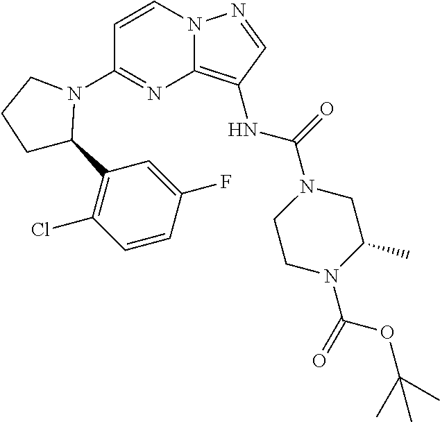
N12C(=C(NC(N3CCN(C(=O)OC(C)(C)C)C(C)C3)=O)C=N1)N=C(N1C(C3=C(Cl)C=CC(F)=C3)CCC1)C=C2
